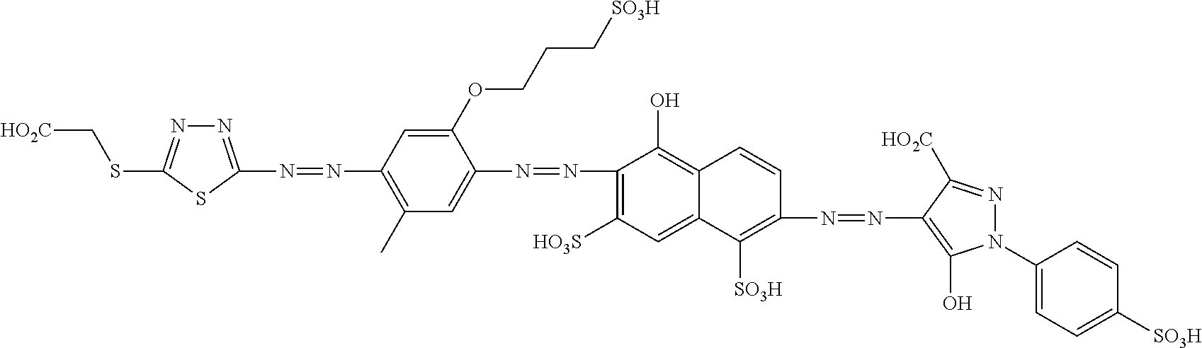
N1=C(N=NC2=C(C)C=C(N=NC3=C([HO3S])C=C4C(=C3O)C=CC(N=NC3=C(O)N(C5=CC=C([SO3H])C=C5)N=C3[HO2C])=C4[SO3H])C(OCCC[SO3H])=C2)SC(SC[HO2C])=N1
